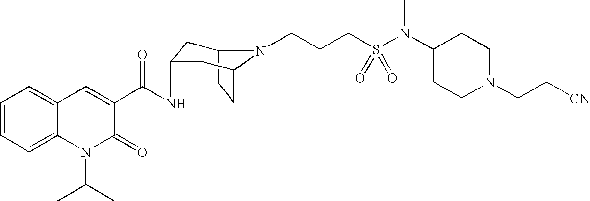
C1=CC=C2C(=C1)C=C(C(=O)NC1CC3N(CCCS(N(C4CCN(CC[CN])CC4)C)(=O)=O)C(CC3)C1)C(=O)N2C(C)C
